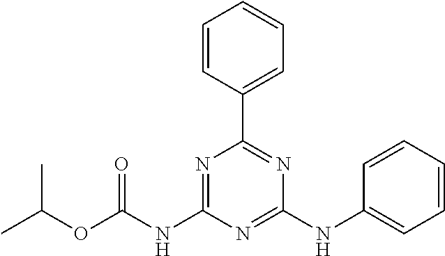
C(=O)(OC(C)C)NC1=NC(C2=CC=CC=C2)=NC(NC2=CC=CC=C2)=N1
